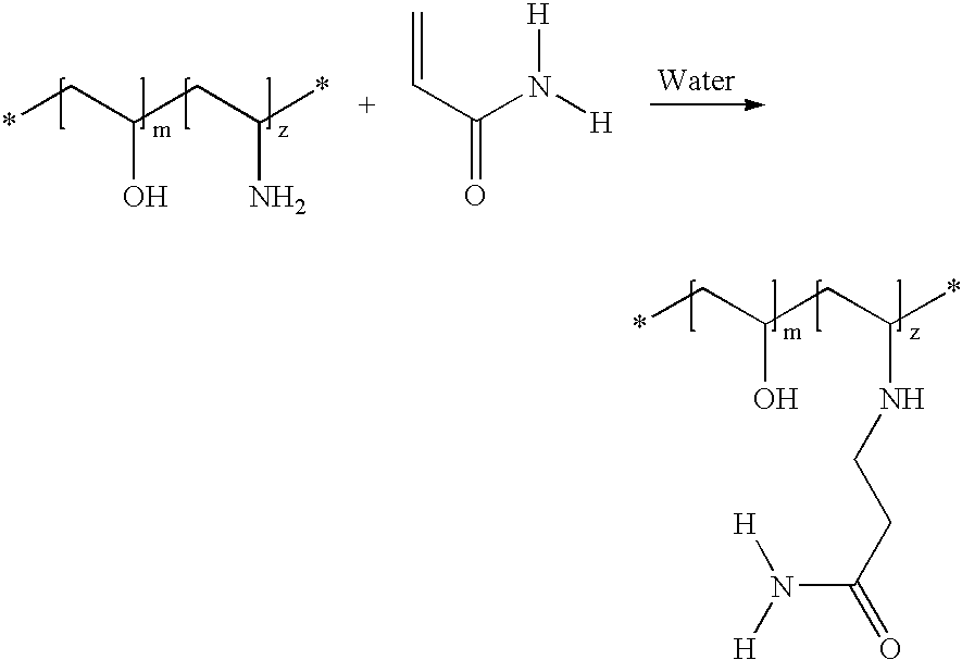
*CC(CC(*)NCCC(=O)N([H])[H])O.*CC(CC(*)N)O.C=CC(=O)N([H])[H]
